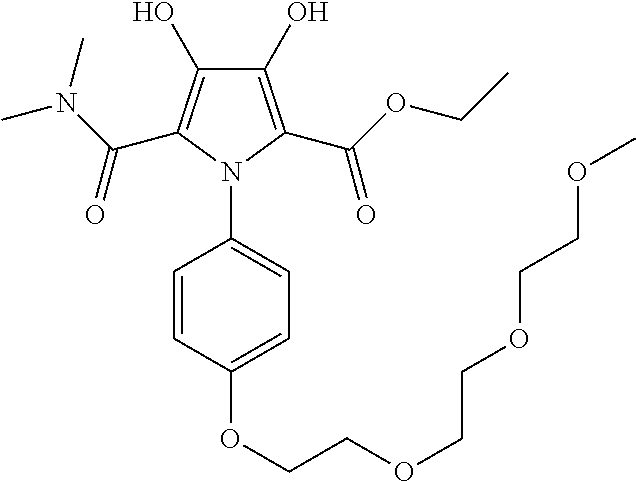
C1(O)=C(C(OCC)=O)N(C2=CC=C(OCCOCCOCCOC)C=C2)C(C(N(C)C)=O)=C1O
